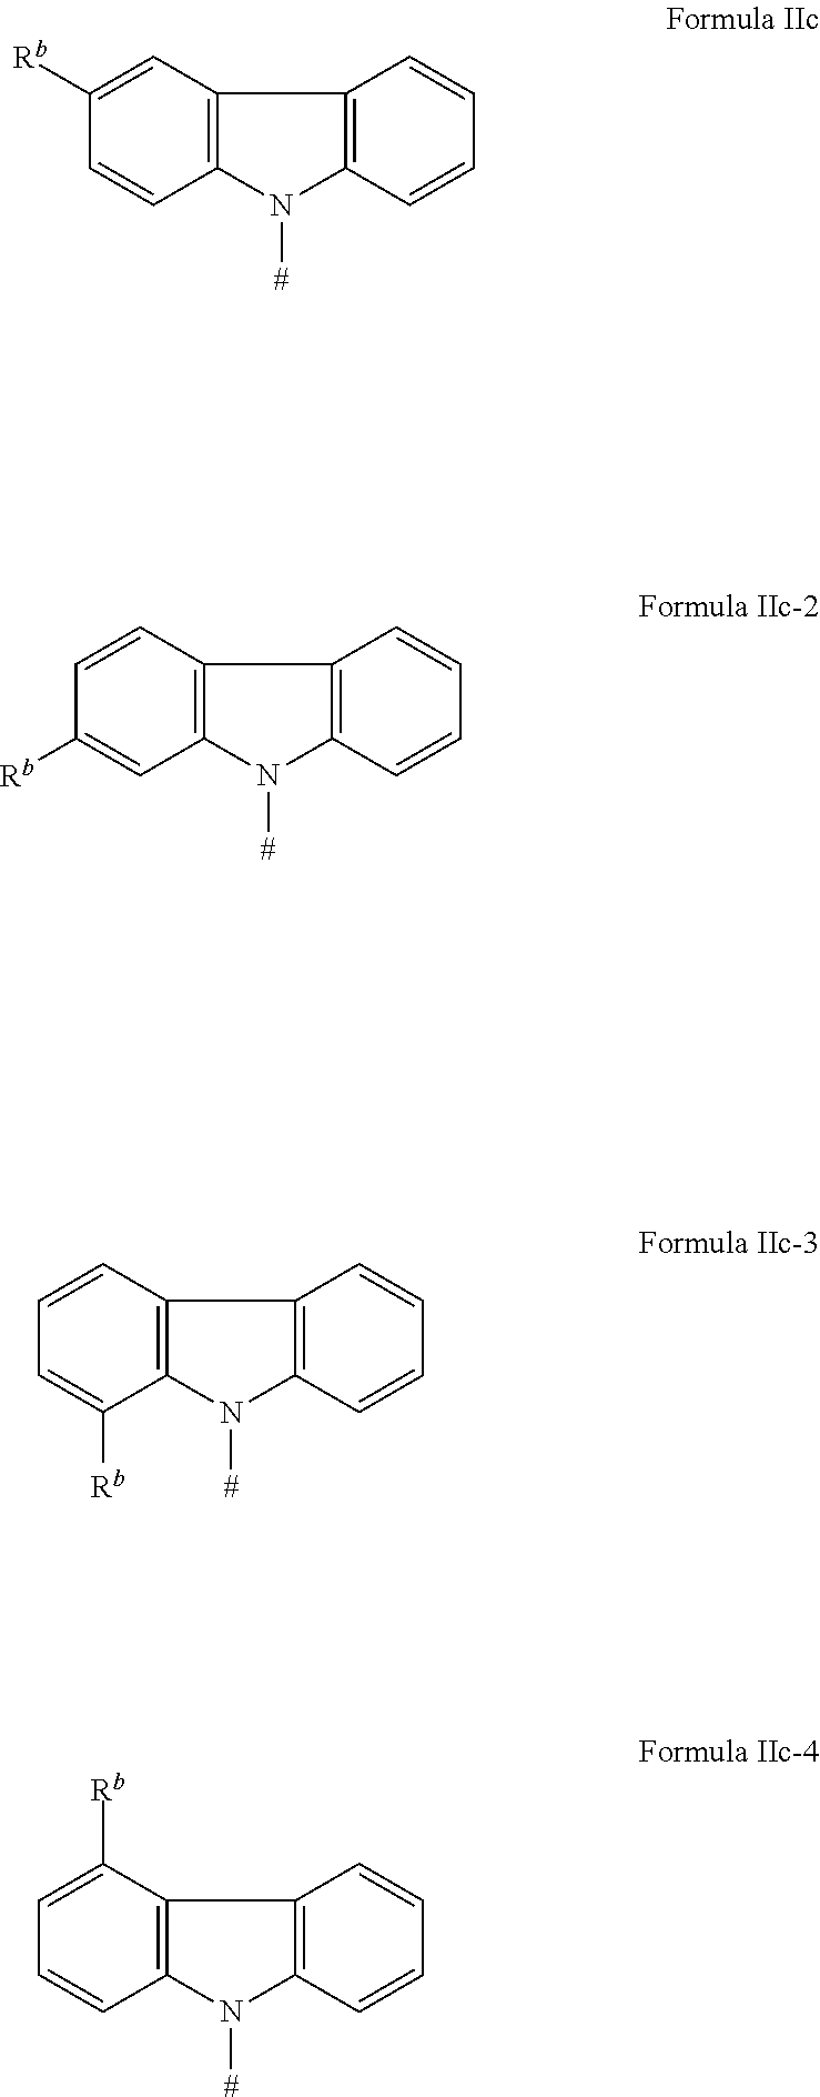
C12=C(N([#])C3=C1C=CC=C3)C=CC([Rb])=C2.C12=C(N([#])C3=C1C=CC=C3)C=C([Rb])C=C2.C12=C(N([#])C3=C1C=CC=C3)C([Rb])=CC=C2.C12=C(N([#])C3=C1C=CC=C3)C=CC=C2[Rb]
